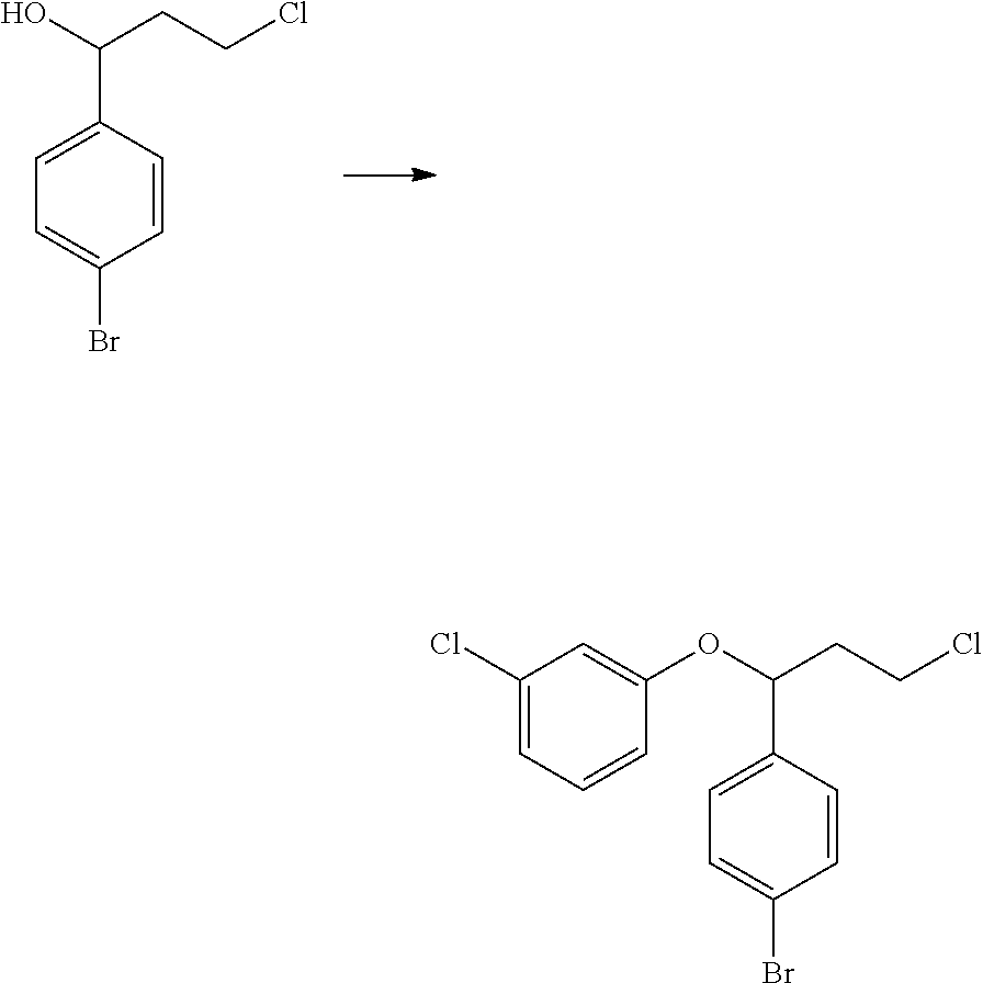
C1=CC(C(O)CCCl)=CC=C1Br.C1=CC(C(OC2=CC(Cl)=CC=C2)CCCl)=CC=C1Br
